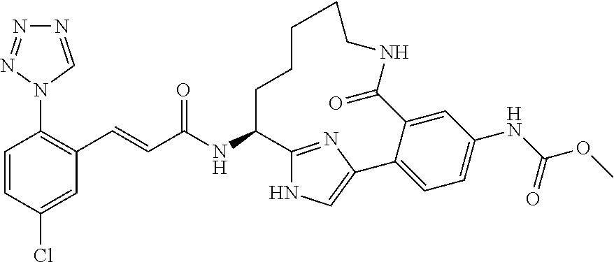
N1=CN(C2=C(C=CC(NC3C4=NC(=CN4)C4=CC=C(NC(OC)=O)C=C4C(=O)NCCCCC3)=O)C=C(Cl)C=C2)N=N1
